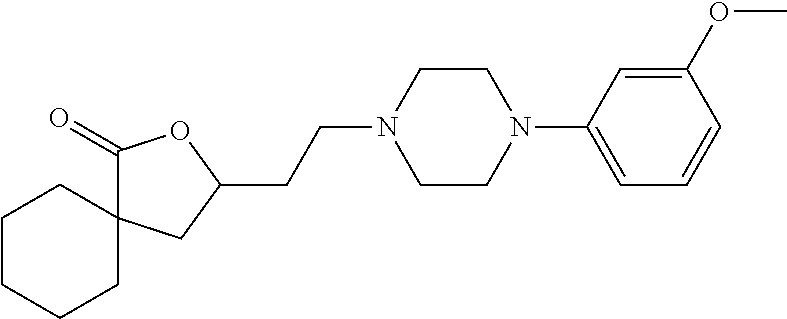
C1(=O)C2(CC(CCN3CCN(C4=CC=CC(OC)=C4)CC3)O1)CCCCC2
